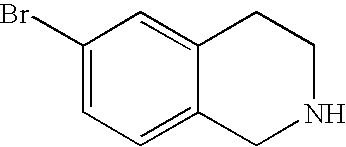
C12=CC(Br)=CC=C1CNCC2
